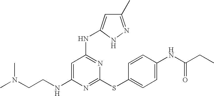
N(C1=CC(NC2=CC(C)=NN2)=NC(SC2=CC=C(NC(=O)CC)C=C2)=N1)CCN(C)C
